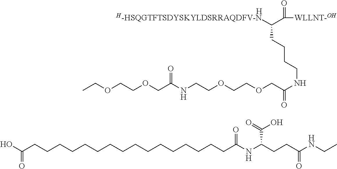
C(CCCCC(O)=O)CCCCCCCCCCCC(NC(CCC(NCC)=O)C(=O)O)=O.C(CCNC(COCCOCCNC(COCCOCC)=O)=O)CC([H-HSQGTFTSDYSKYLDSRRAQDFV-N])C(=O)[WLLNT-OH].[H]
